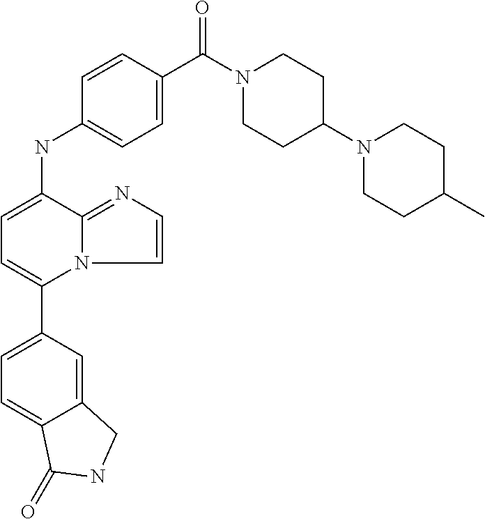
C12=CC(C3=CC=C(NC4=CC=C(C(=O)N5CCC(N6CCC(C)CC6)CC5)C=C4)C4=NC=CN34)=CC=C1C(=O)NC2
